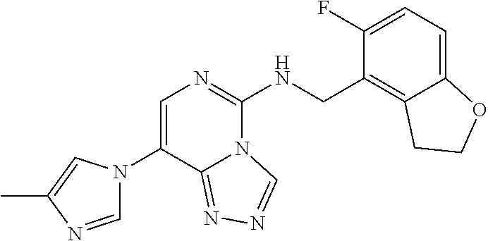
C1(N2C=NC(C)=C2)=CN=C(NCC2=C3C(=CC=C2F)OCC3)N2C1=NN=C2
